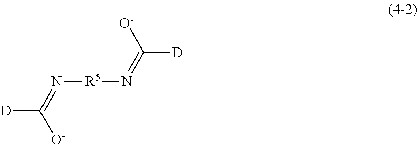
C([D])(=N[R5]N=C([O-])[D])[O-]
